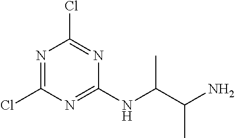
N1=C(Cl)N=C(NC(C(N)C)C)N=C1Cl
